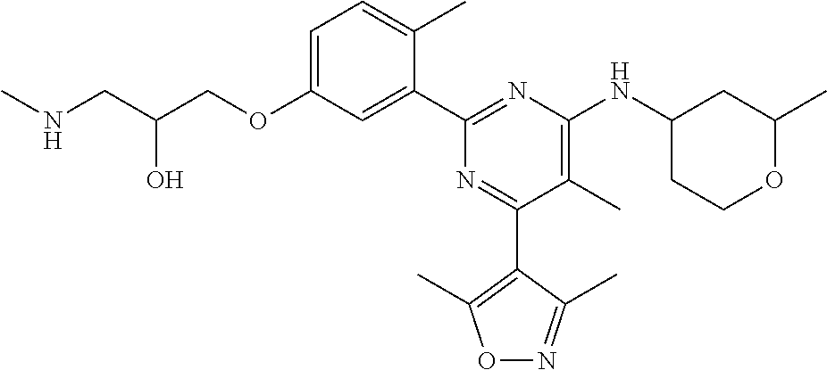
C1=C(OCC(CNC)O)C=C(C2=NC(NC3CCOC(C)C3)=C(C)C(C3=C(C)ON=C3C)=N2)C(C)=C1
